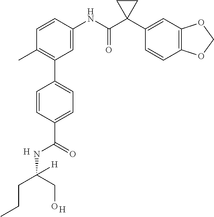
C1=C(NC(C2(C3=CC4=C(C=C3)OCO4)CC2)=O)C=CC(C)=C1C1=CC=C(C(=O)NC(CCC)(CO)[H])C=C1.[H].[H]
